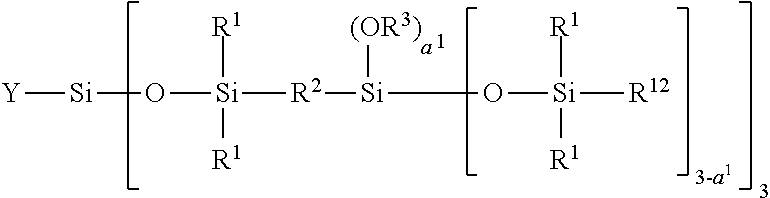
[Y][Si]O[Si]([R1])([R1])[R2][Si]([(OR3)])O[Si]([R1])([R1])[R12]
